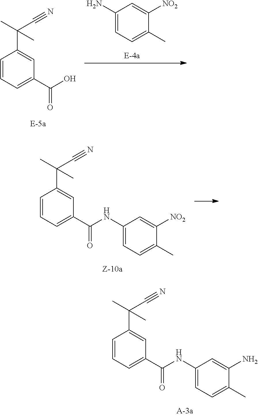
C1=CC=C(C(O)=O)C=C1C(C#N)(C)C.C1(N)=CC=C(C)C([NO2])=C1.C1=CC=C(C(NC2=CC=C(C)C([NO2])=C2)=O)C=C1C(C#N)(C)C.C1=CC=C(C(NC2=CC=C(C)C(N)=C2)=O)C=C1C(C#N)(C)C
